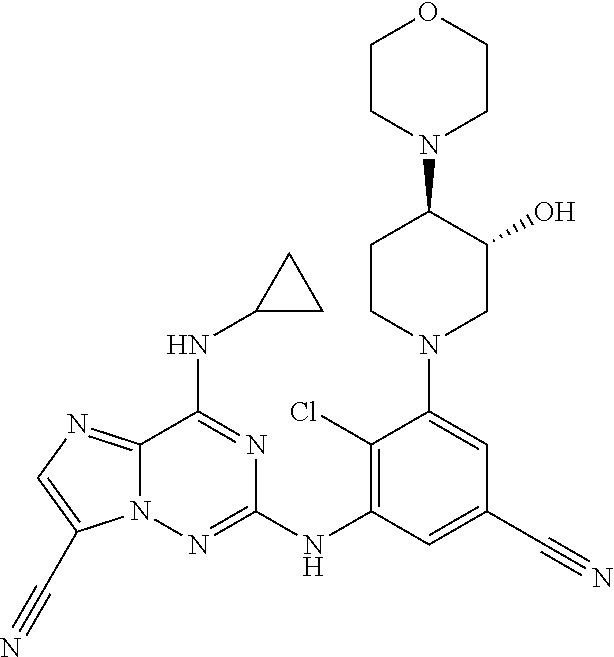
C12=NC=C(C#N)N1N=C(NC1=C(Cl)C(N3CC(O)C(N4CCOCC4)CC3)=CC(C#N)=C1)N=C2NC1CC1
